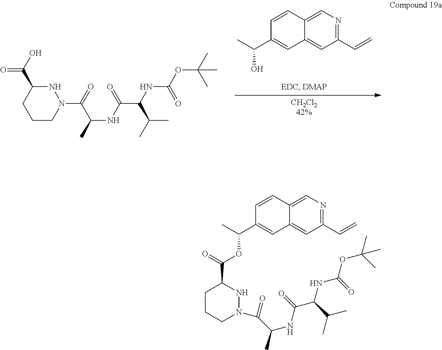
C1CN(C(=O)C(C)NC(C(NC(OC(C)(C)C)=O)C(C)C)=O)NC(C(O)=O)C1.OC(C)C1=CC2=CC(C=C)=NC=C2C=C1.C1CCN(C(C(NC(=O)C(NC(=O)OC(C)(C)C)C(C)C)C)=O)NC1C(=O)OC(C)C1=CC2=CC(C=C)=NC=C2C=C1
